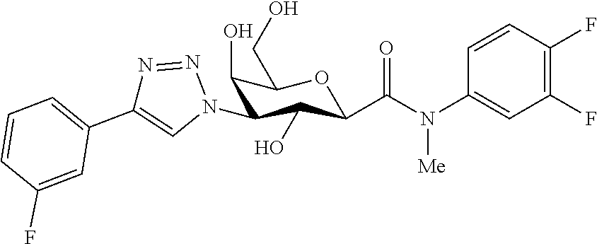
C1=CC(N(C(=O)C2C(O)C(N3N=NC(C4=CC=CC(F)=C4)=C3)C(O)C(CO)O2)[Me])=CC(F)=C1F
